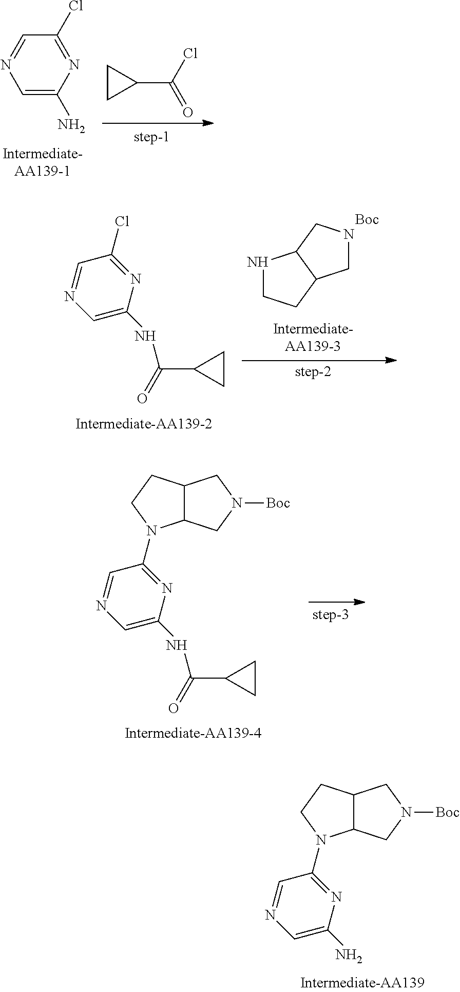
C1(Cl)=NC(N)=CN=C1.C1(C(Cl)=O)CC1.C1(N2C3C(CC2)CN([Boc])C3)=NC(N)=CN=C1.N1CCC2C1CNC2.[Boc].C1(Cl)=NC(NC(C2CC2)=O)=CN=C1.C1(N2C3C(CC2)CN([Boc])C3)=NC(NC(C2CC2)=O)=CN=C1
